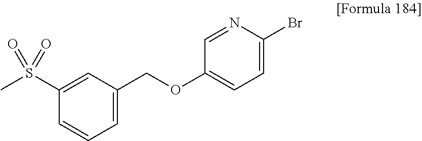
C1(S(C)(=O)=O)=CC(COC2=CC=C(Br)N=C2)=CC=C1
